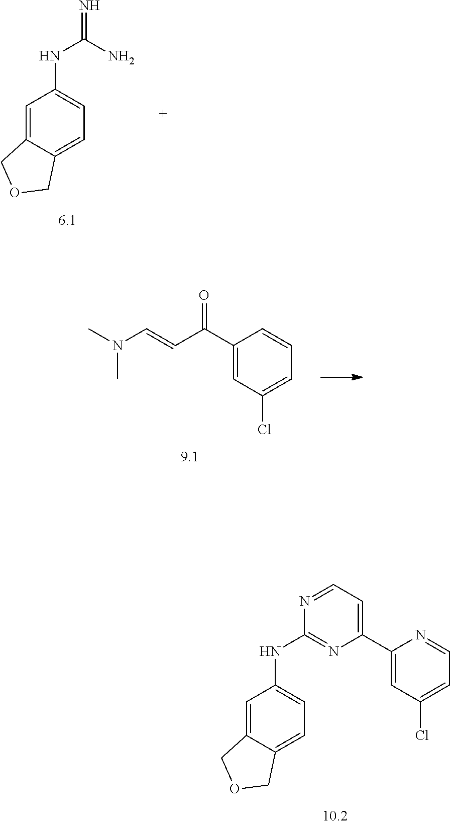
N1=CC=C(C2=CC(Cl)=CC=N2)N=C1NC1=CC=C2C(=C1)COC2.C1=C2C(=CC=C1NC(N)=N)COC2.C1(C(C=CN(C)C)=O)=CC(Cl)=CC=C1
